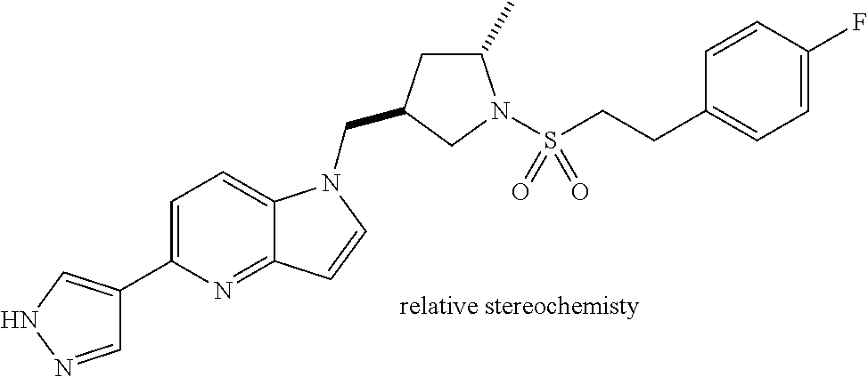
C1=NNC=C1C1=CC=C2C(=N1)C=CN2CC1CC(C)N(S(CCC2=CC=C(F)C=C2)(=O)=O)C1
